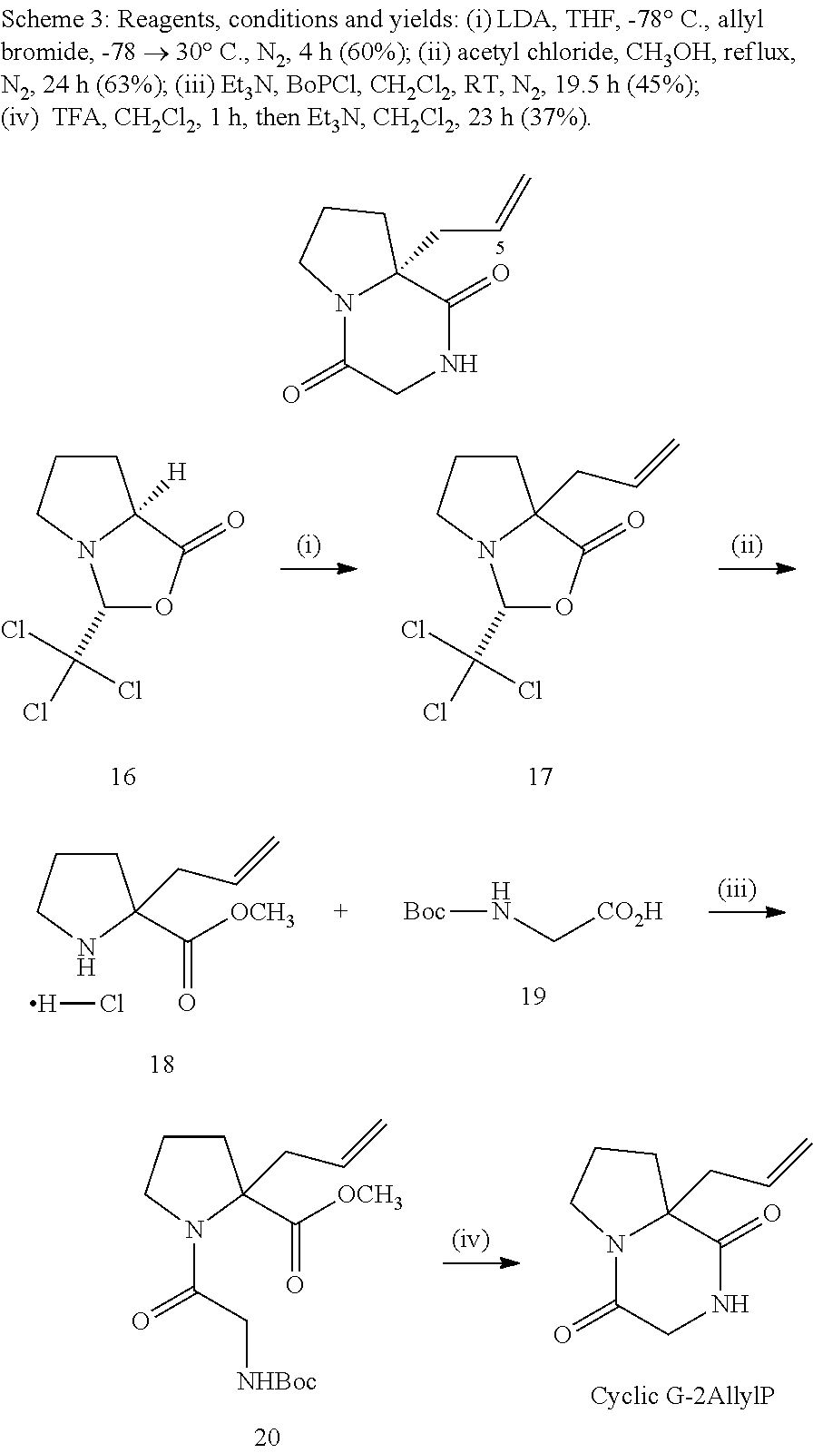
C1(C(Cl)(Cl)Cl)OC(=O)C2([H])N1CCC2.C1(C(Cl)(Cl)Cl)OC(=O)C2(CC=C)N1CCC2.N12C(=O)CNC(=O)C1(CC=C)CCC2.N1(C(C[NHBoc])=O)CCCC1(C([OCH3])=O)CC=C.[H]Cl.N(C[CO2H])[Boc].N1CCCC1(C([OCH3])=O)CC=C.N12C(=O)CNC(=O)C1(CC=C)CCC2
